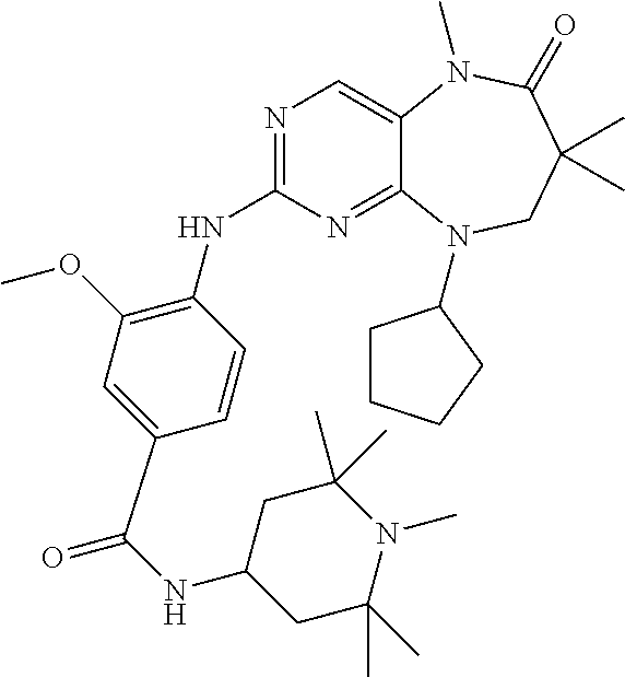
N1=C(NC2=C(OC)C=C(C(=O)NC3CC(C)(C)N(C)C(C)(C)C3)C=C2)N=C2C(=C1)N(C)C(=O)C(C)(C)CN2C1CCCC1
